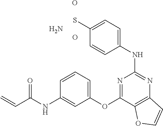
N.C1=CC(NC2=NC3=C(C(OC4=CC=CC(NC(C=C)=O)=C4)=N2)OC=C3)=CC=C1S.O.O
